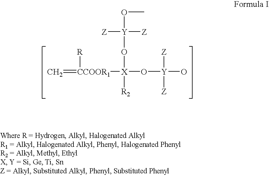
[CCOOR1]([R])([X](O[Y](OC)([Z])[Z])([R2])O[Y]([Z])([Z])O)=C
